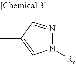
C1(C)=CN([Rc])N=C1
